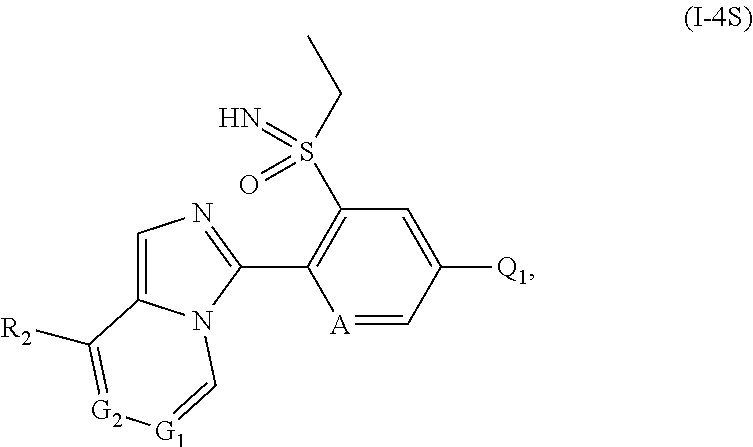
C1=C2N(C(C3=C(S(CC)(=N)=O)C=C([Q1])C=[A]3)=N1)C=[G1][G2]=C2[R2]
